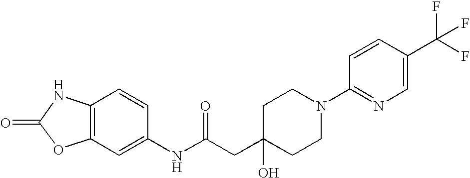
C12=C(C=CC(NC(CC3(O)CCN(C4=NC=C(C(F)(F)F)C=C4)CC3)=O)=C1)NC(=O)O2
